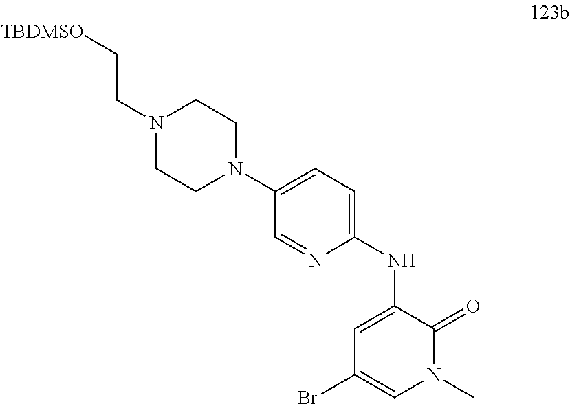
C1=C(NC2=CC=C(N3CCN(CC[TBDMSO])CC3)C=N2)C(=O)N(C)C=C1Br
